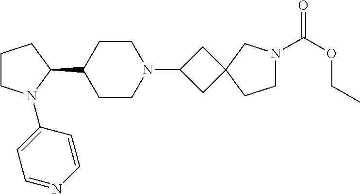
C1CN(C2=CC=NC=C2)C(C2CCN(C3CC4(C3)CCN(C(OCC)=O)C4)CC2)C1
